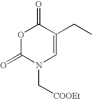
O1C(=O)N(C[COOEt])C=C(CC)C1=O
